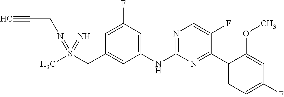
C1=C(F)C=C(NC2=NC=C(F)C(C3=CC=C(F)C=C3OC)=N2)C=C1CS(C)(=NCC#C)=N
